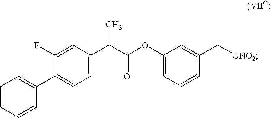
C1=CC=CC(C2=CC=C(C(C(OC3=CC=CC(C[ONO2])=C3)=O)C)C=C2F)=C1
